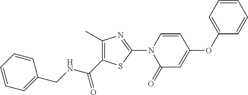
N(C(C1=C(C)N=C(N2C(=O)C=C(OC3=CC=CC=C3)C=C2)S1)=O)CC1=CC=CC=C1
